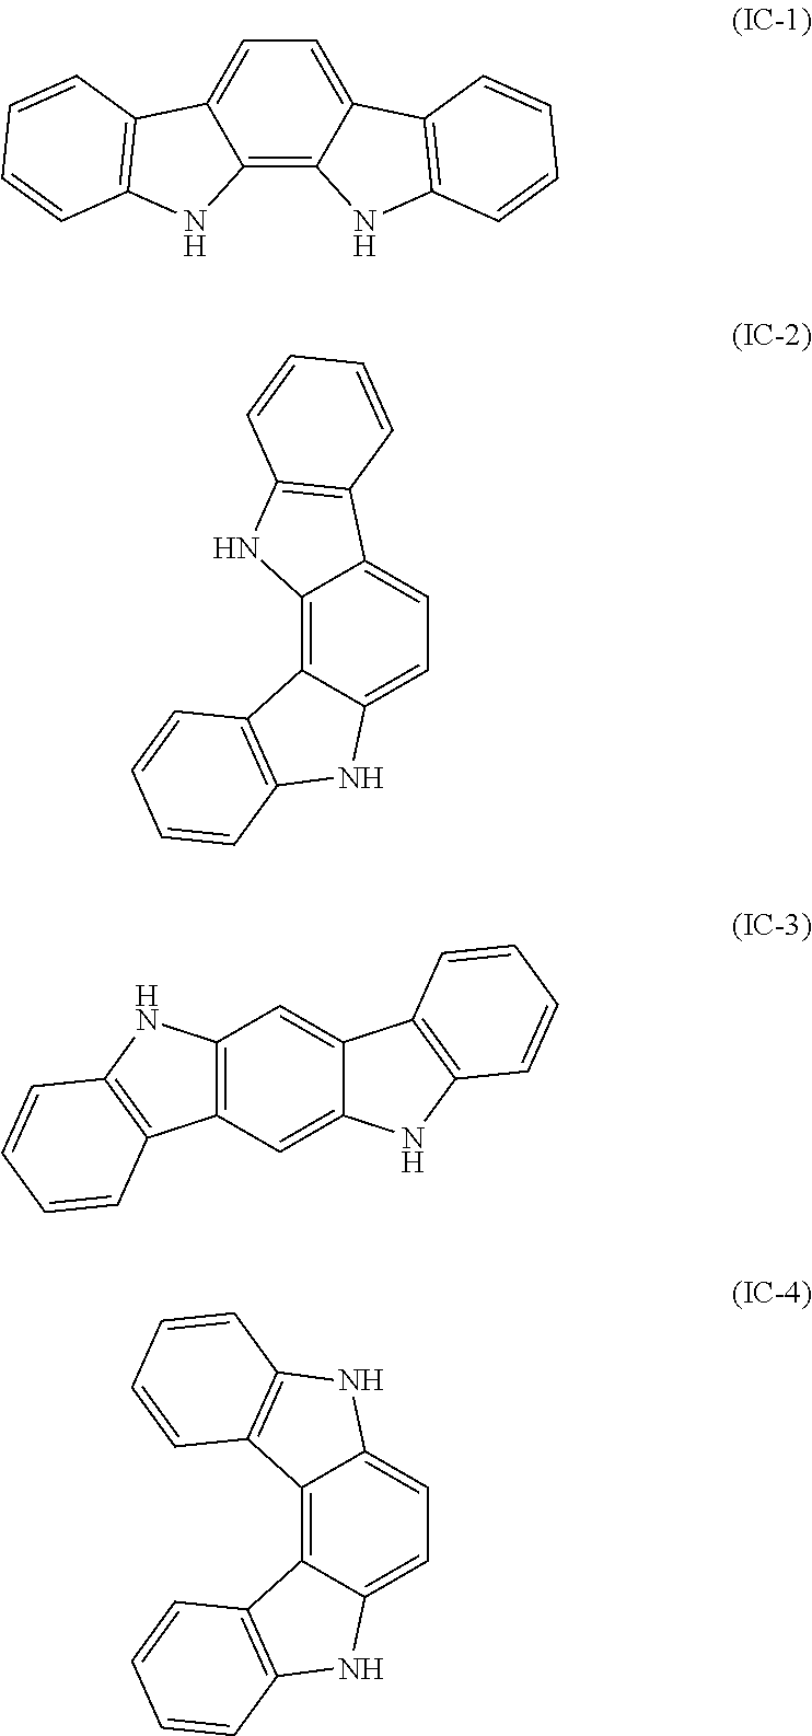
C12=C3C(=CC=C1C1=C(N2)C=CC=C1)C1=C(N3)C=CC=C1.C12=C3C(=CC=C1C1=C(N2)C=CC=C1)NC1=C3C=CC=C1.C12=C(C=C3C(=C1)C1=C(N3)C=CC=C1)C1=C(N2)C=CC=C1.C12=C3C(=CC=C1NC1=C2C=CC=C1)NC1=C3C=CC=C1
